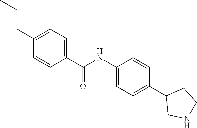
C1(NC(=O)C2=CC=C(CCC)C=C2)=CC=C(C2CNCC2)C=C1
